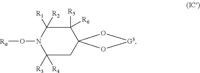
C1([R5])([R6])C([R1])([R2])N(O[Ra])C([R3])([R4])CC12O[G3]O2
